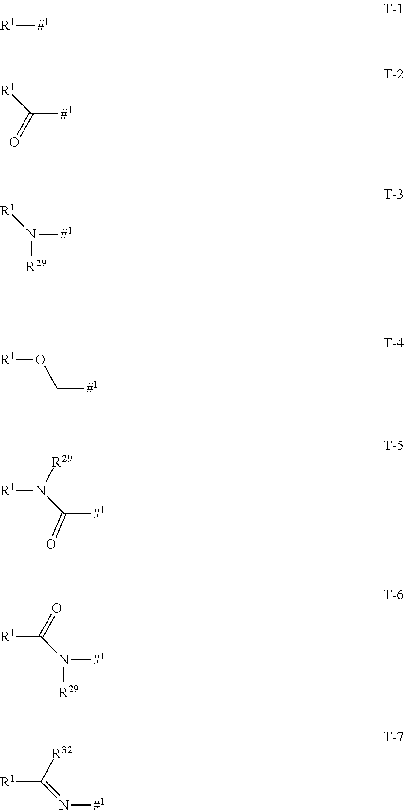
[R1][#1].C([#1])(=O)[R1].N([R29])([#1])[R1].[R1]OC[#1].[R1]N(C([#1])=O)[R29].[R1]C(N([#1])[R29])=O.[R1]C(=N[#1])[R32]
